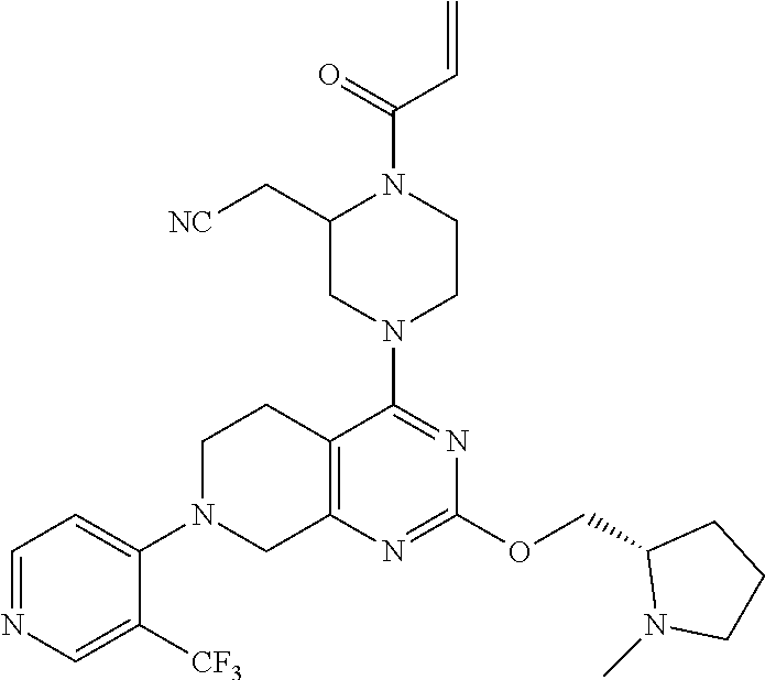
C12=C(N=C(OCC3N(C)CCC3)N=C1N1CCN(C(=O)C=C)C(C[NC])C1)CN(C1=CC=NC=C1[CF3])CC2
